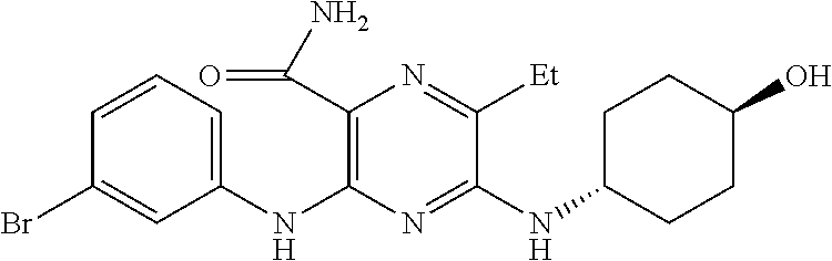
C1(NC2=C(C(N)=O)N=C([Et])C(NC3CCC(O)CC3)=N2)=CC=CC(Br)=C1
